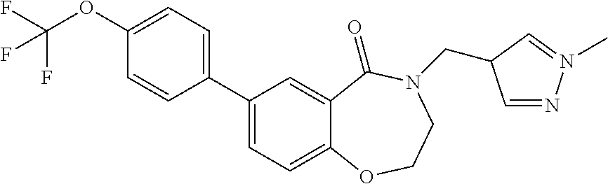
C1(C2=CC=C3C(=C2)C(=O)N(CC2C=NN(C)=C2)CCO3)=CC=C(OC(F)(F)F)C=C1
